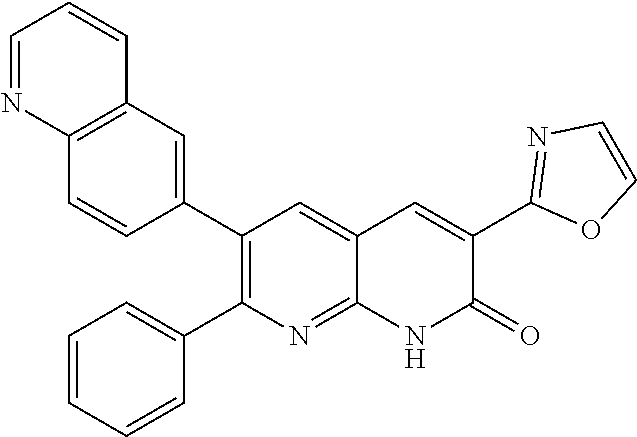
C12=C(C=C(C3=C(C4=CC=CC=C4)N=C4C(=C3)C=C(C3=NC=CO3)C(=O)N4)C=C1)C=CC=N2
